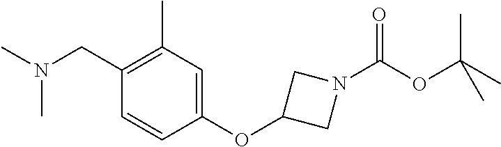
N(CC1=C(C)C=C(OC2CN(C(OC(C)(C)C)=O)C2)C=C1)(C)C
